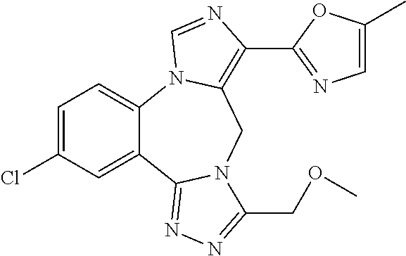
C1=C(Cl)C=C2C(=C1)N1C(=C(C3=NC=C(C)O3)N=C1)CN1C2=NN=C1COC
